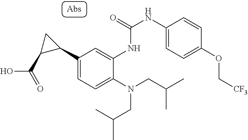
C1(C2CC2C(O)=O)=CC=C(N(CC(C)C)CC(C)C)C(NC(NC2=CC=C(OC[CF3])C=C2)=O)=C1
